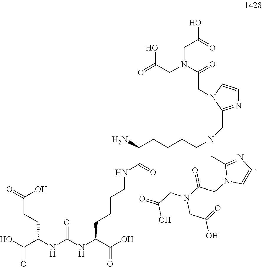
C(C(NC(NC(C(O)=O)CCCCNC(C(N)CCCCN(CC1=NC=CN1CC(N(CC(=O)O)CC(O)=O)=O)CC1=NC=CN1CC(N(CC(=O)O)CC(O)=O)=O)=O)=O)C(O)=O)CC(=O)O
